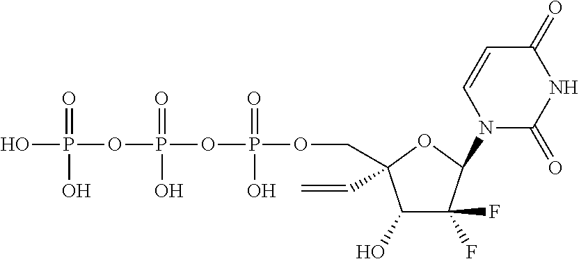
C1(O)C(F)(F)C(N2C(=O)NC(=O)C=C2)OC1(C=C)COP(OP(OP(O)(=O)O)(=O)O)(=O)O
